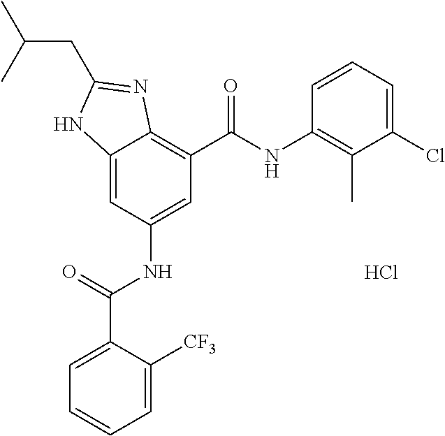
C12=CC(NC(C3=CC=CC=C3[CF3])=O)=CC(C(=O)NC3=C(C)C(Cl)=CC=C3)=C1N=C(CC(C)C)N2.Cl
